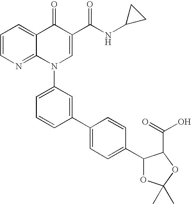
C1=CN=C2C(=C1)C(=O)C(C(NC1CC1)=O)=CN2C1=CC=CC(C2=CC=C(C3OC(C)(C)OC3C(O)=O)C=C2)=C1
